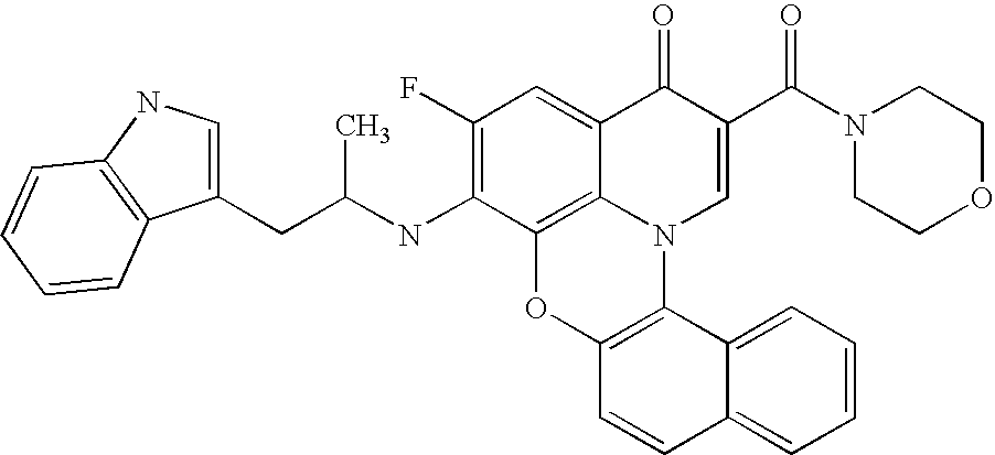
C12=C3C(=CC(F)=C1NC(CC1=CNC4=C1C=CC=C4)C)C(=O)C(C(N1CCOCC1)=O)=CN3C1=C(O2)C=CC2=CC=CC=C12
